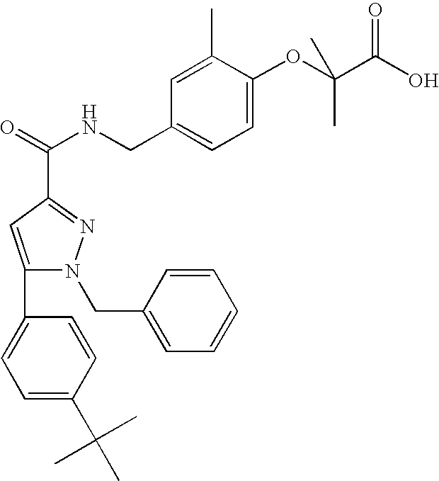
C1=C(OC(C(O)=O)(C)C)C(C)=CC(CNC(=O)C2=NN(CC3=CC=CC=C3)C(C3=CC=C(C(C)(C)C)C=C3)=C2)=C1
